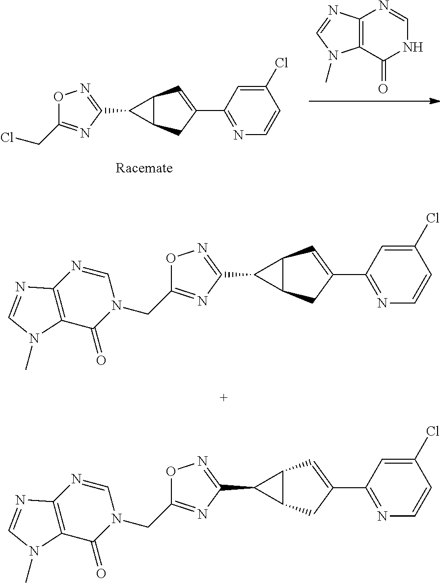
C1(C2=NC=CC(Cl)=C2)=CC2C(C1)C2C1=NOC(CN2C(=O)C3=C(N=C2)N=CN3C)=N1.C1(C2=NC=CC(Cl)=C2)=CC2C(C1)C2C1=NOC(CN2C(=O)C3=C(N=C2)N=CN3C)=N1.C12=C(C(=O)NC=N1)N(C)C=N2.C1(C2=NC=CC(Cl)=C2)=CC2C(C1)C2C1=NOC(CCl)=N1
